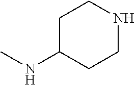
CNC1CCNCC1
